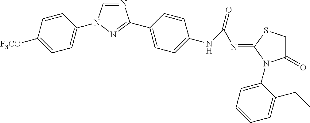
N1=CN(C2=CC=C([F3CO])C=C2)N=C1C1=CC=C(NC(N=C2SCC(=O)N2C2=CC=CC=C2CC)=O)C=C1
